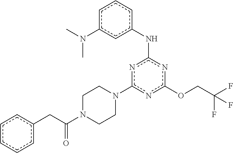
C(COc1nc(N2CCN(C(Cc3ccccc3)=O)CC2)nc(Nc2cc(N(C)C)ccc2)n1)(F)(F)F
